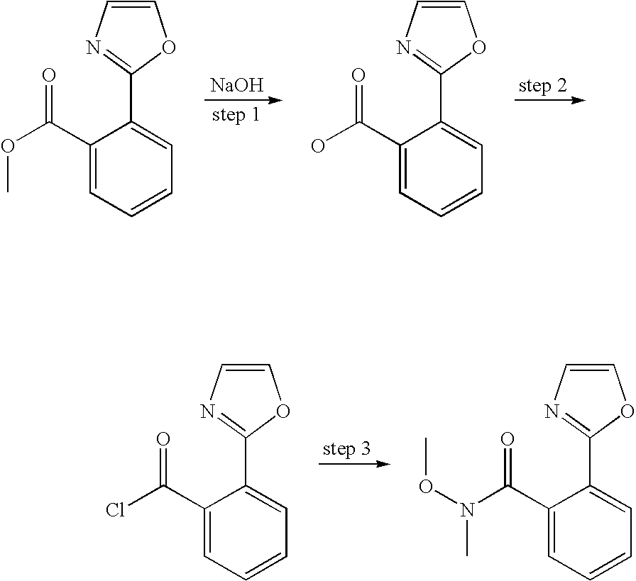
C1(C(OC)=O)=CC=CC=C1C1=NC=CO1.[NaOH].C1(C(O)=O)=CC=CC=C1C1=NC=CO1.C1(C(Cl)=O)=CC=CC=C1C1=NC=CO1.C1(C(N(OC)C)=O)=CC=CC=C1C1=NC=CO1
